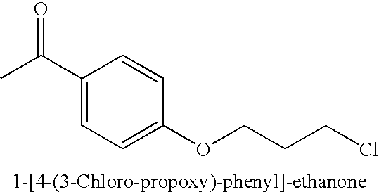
C1(C(C)=O)=CC=C(OCCCCl)C=C1
